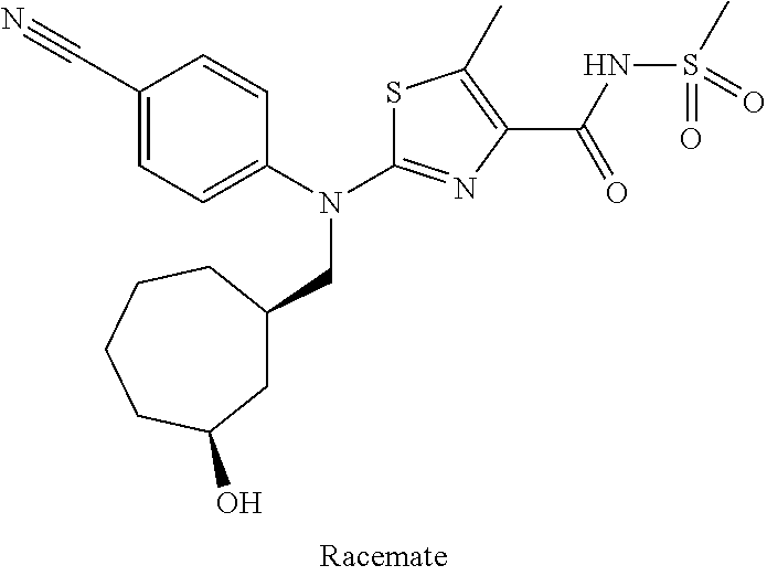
S1C(N(C2=CC=C(C#N)C=C2)CC2CC(O)CCCC2)=NC(C(NS(C)(=O)=O)=O)=C1C
